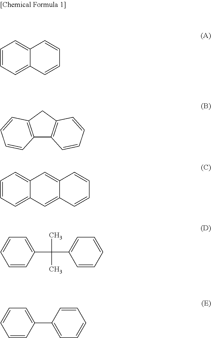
C1=CC=C2C(=C1)C=CC=C2.C12=C(CC3=C1C=CC=C3)C=CC=C2.C1=CC=C2C(=C1)C=C1C(=C2)C=CC=C1.C1=CC=CC(C(C)(C)C2=CC=CC=C2)=C1.C1=CC=CC(C2=CC=CC=C2)=C1
